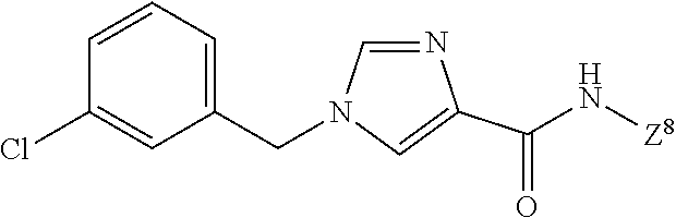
C1=NC(C(N[Z8])=O)=CN1CC1=CC=CC(Cl)=C1
